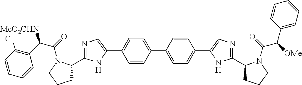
C1(C2=CC=C(C3=CN=C(C4CCCN4C(C(C4=CC=CC=C4)[OMe])=O)N3)C=C2)=CC=C(C2=CN=C(C3CCCN3C(C(C3=C(Cl)C=CC=C3)[MeO2CHN])=O)N2)C=C1
